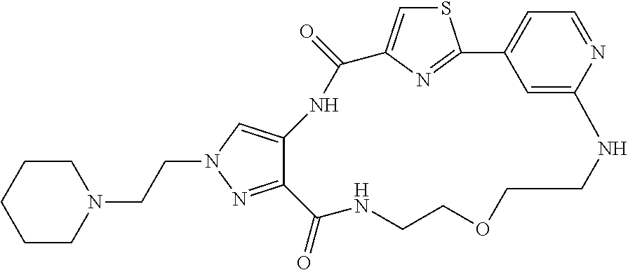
C(CN1CCCCC1)N1C=C2C(=N1)C(=O)NCCOCCNC1=CC(=CC=N1)C1=NC(=CS1)C(=O)N2
